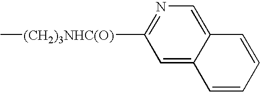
C1=C2C(=CN=C1[(CH2)3NHC(O)]C)C=CC=C2
